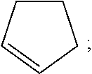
C1CC=CC1
